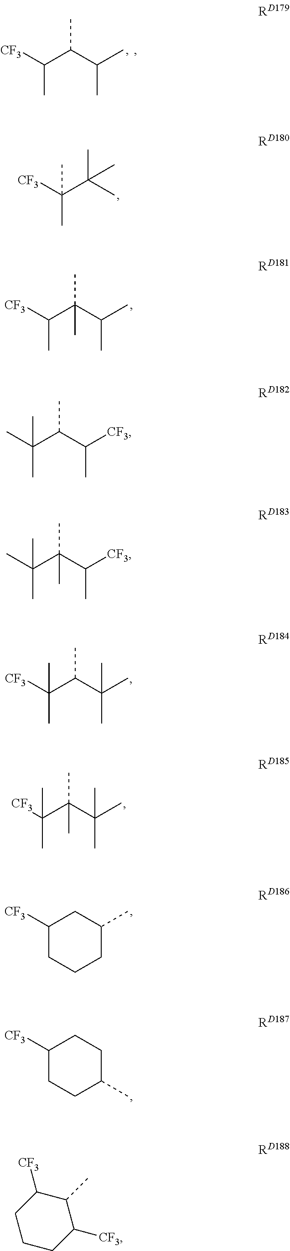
[CF3]C(C(C(C)C)C)C.[CF3]C(C(C(C)C)(C)C)C.CC(C(C([CF3])C)C)(C)C.CC(C(C([CF3])C)(C)C)(C)C.[CF3]C(C(C)(C)C)(C)C.[CF3]C(C(C(C)(C)C)C)(C)C.[CF3]C(C(C(C)(C)C)(C)C)(C)C.C1([CF3])CCCC(C)C1.C1([CF3])CCC(C)CC1.C1CCC([CF3])C(C)C1[CF3]
